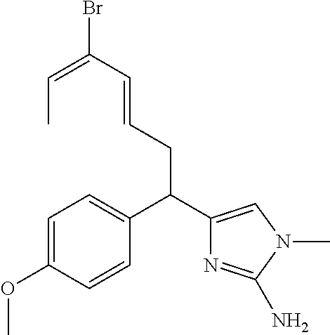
C1=C(OC)C=CC(C(C2=CN(C)C(N)=N2)CC=CC(Br)=CC)=C1
